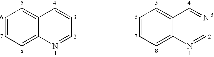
C1=CC=C2C(=C1)C=CC=N2.C1=CC=C2C(=C1)C=NC=N2
